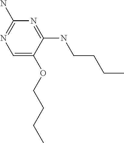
C(OC1=CN=C(N)N=C1NCCCC)CCC
